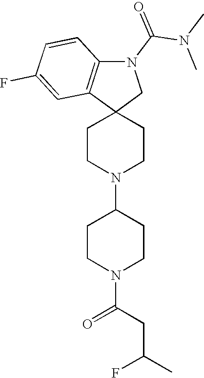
C1CN(C2CCN(C(CC(C)F)=O)CC2)CCC12CN(C(N(C)C)=O)C1=C2C=C(F)C=C1
